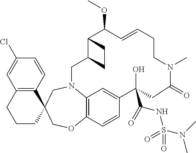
C12=C(C=CC(Cl)=C1)C1(CCC2)COC2=C3N(C1)CC1C(C(OC)C=CCCN(C)C(=O)CC(O)(C(NS(=O)(=O)N(C)C)=O)C(=C3)C=C2)CC1
